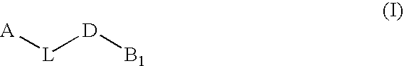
[L]([D][B1])[A]
